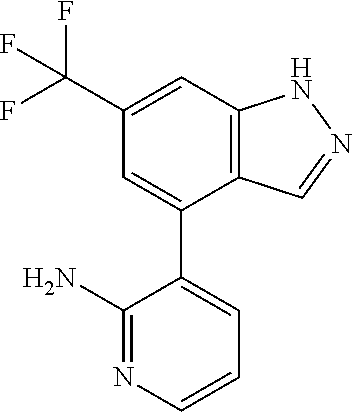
C1(C(F)(F)F)=CC2=C(C(C3=CC=CN=C3N)=C1)C=NN2
